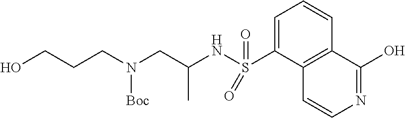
C1=C(S(NC(CN(CCCO)[Boc])C)(=O)=O)C2=C(C=C1)C(O)=NC=C2
